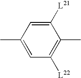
C1([L21])=CC(C)=CC([L22])=C1C
